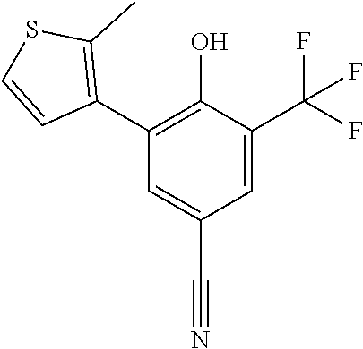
C1=C(C(F)(F)F)C(O)=C(C2=C(C)SC=C2)C=C1C#N
